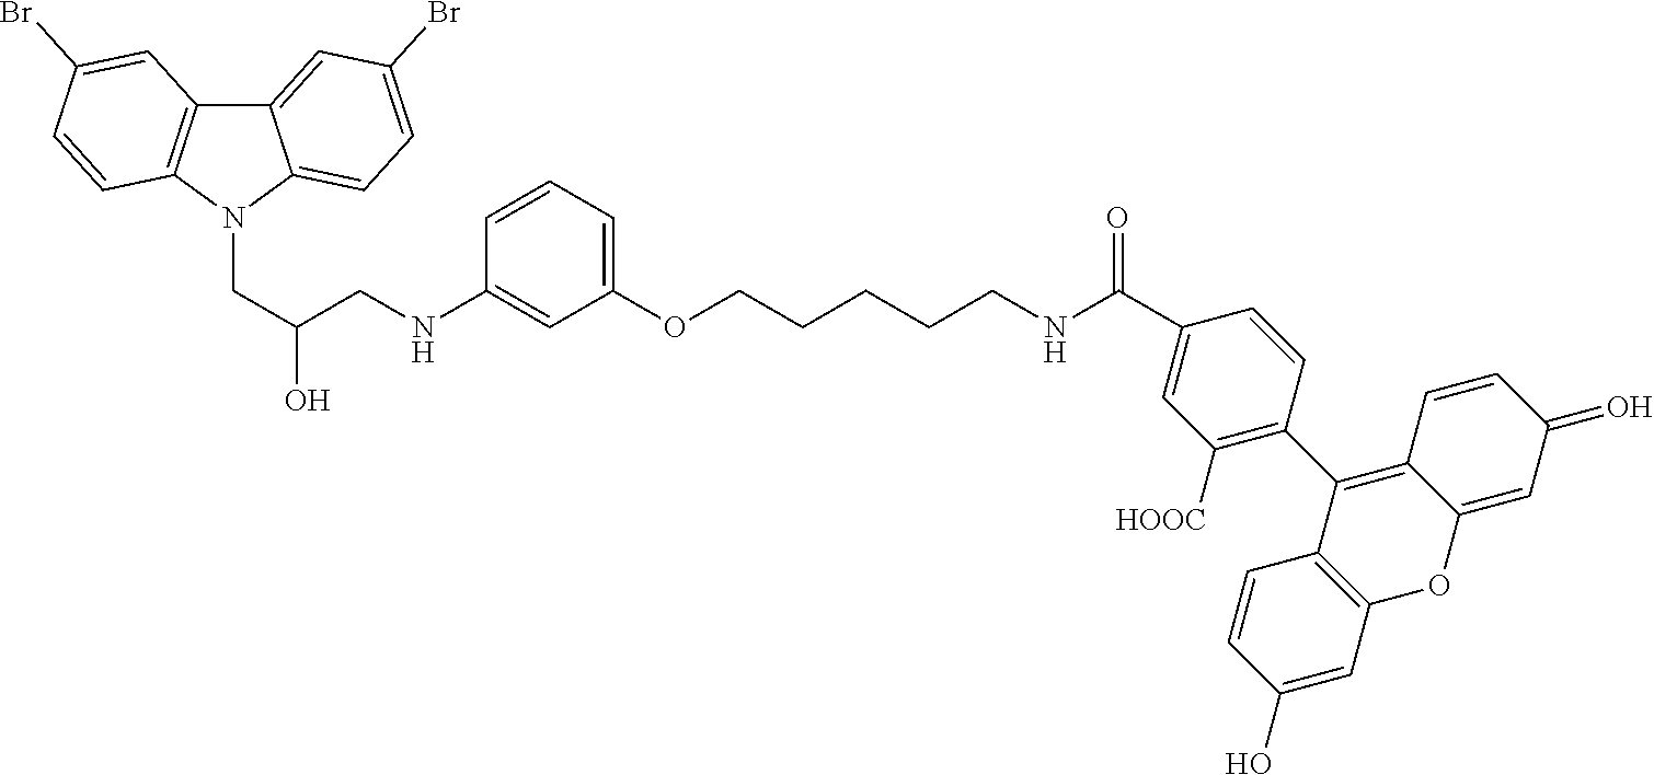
C12=CC(Br)=CC=C1N(CC(CNC1=CC(OCCCCCNC(C3=CC([HOOC])=C(C4=C5C=CC(=O)C=C5OC5=C4C=CC(O)=C5)C=C3)=O)=CC=C1)O)C1=C2C=C(Br)C=C1
